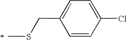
C1=CC(Cl)=CC=C1CSC
